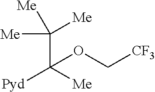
[Pyd]C([Me])(C([Me])([Me])[Me])OC[CF3]
